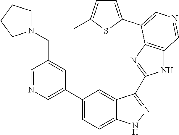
C1(C2=CN=CC(CN3CCCC3)=C2)=CC=C2C(=C1)C(C1=NC3=C(N1)C=NC=C3C1=CC=C(C)S1)=NN2
